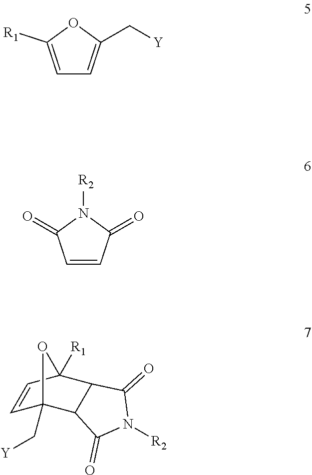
C1=C([R1])OC(C[Y])=C1.C1=CC(=O)N([R2])C1=O.C1=CC2([R1])C3C(C1(C[Y])O2)C(=O)N([R2])C3=O
